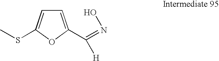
C1=C(C(=NO)[H])OC(SC)=C1
